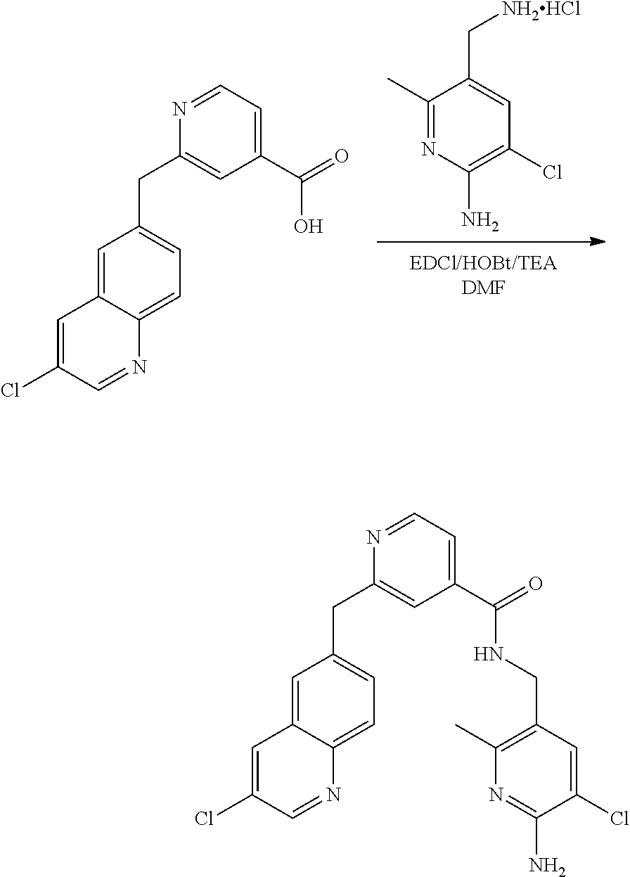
C1(C)=NC(N)=C(Cl)C=C1C[NH2HCl].C1=C2C(=CC=C1CC1=CC(C(=O)O)=CC=N1)N=CC(Cl)=C2.C1=C2C(=CC=C1CC1=CC(C(=O)NCC3=C(C)N=C(N)C(Cl)=C3)=CC=N1)N=CC(Cl)=C2
